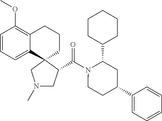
C1=CC=C2C(=C1OC)CCCC21CN(C)CC1C(N1C(C2CCCCC2)CC(C2=CC=CC=C2)CC1)=O
